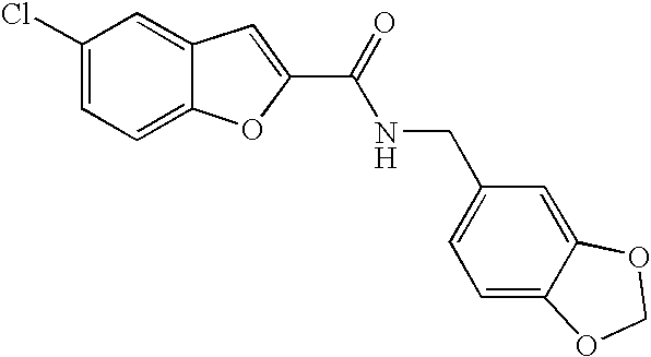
C1(C(=O)NCC2=CC=C3C(=C2)OCO3)=CC2=CC(Cl)=CC=C2O1
